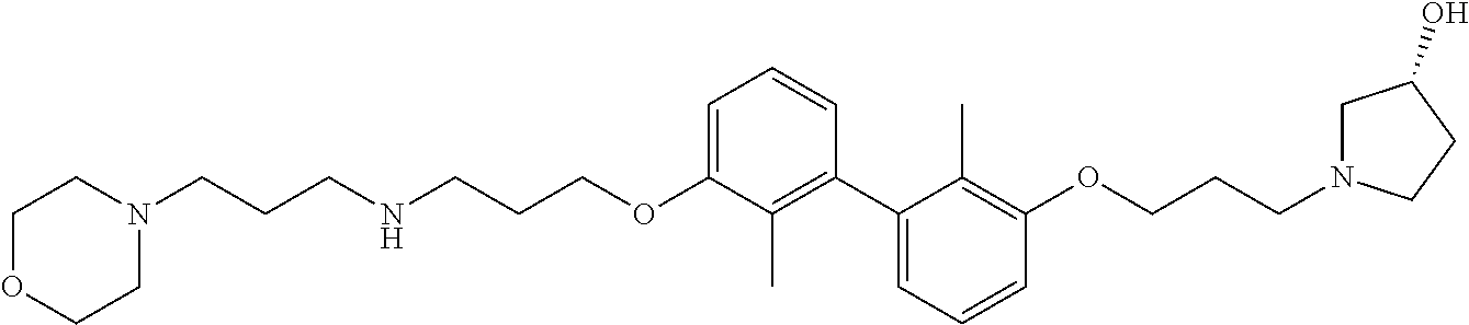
C1(C2=C(C)C(OCCCNCCCN3CCOCC3)=CC=C2)=CC=CC(OCCCN2CC(O)CC2)=C1C
